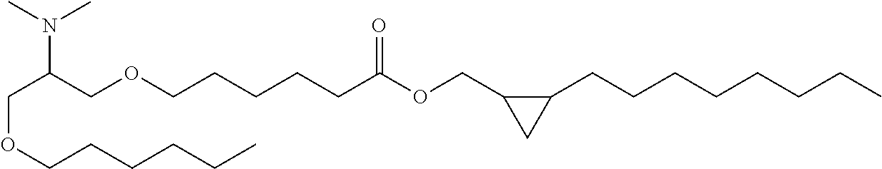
C(OCCCCCC)C(COCCCCCC(OCC1C(CCCCCCCC)C1)=O)N(C)C
